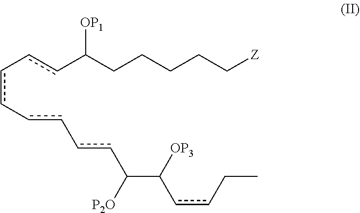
c(-ccC(CCCCC[Z])[OP1])c-cc-ccC(C(ccCC)[OP3])[P2O]
